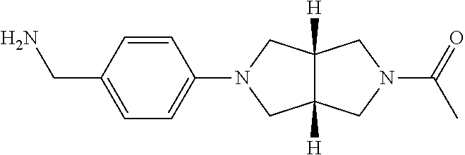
NCC1=CC=C(N2CC3([H])C([H])(C2)CN(C(C)=O)C3)C=C1
